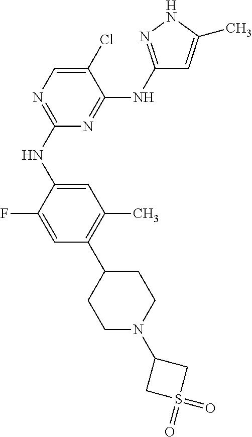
C1(Cl)=CN=C(NC2=CC(C)=C(C3CCN(C4CS(=O)(=O)C4)CC3)C=C2F)N=C1NC1=NNC(C)=C1
